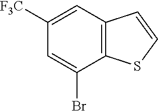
C12=C(C=C([F3C])C=C1Br)C=CS2
